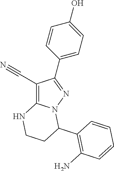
C1(C#N)=C2N(N=C1C1=CC=C(O)C=C1)C(C1=C(N)C=CC=C1)CCN2
